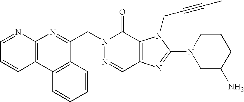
N1=CC2=C(C(=O)N1CC1=NC3=C(C4=C1C=CC=C4)C=CC=N3)N(CC#CC)C(N1CC(N)CCC1)=N2
